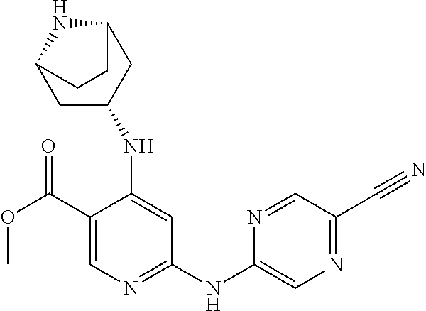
C1(C(OC)=O)=CN=C(NC2=CN=C(C#N)C=N2)C=C1NC1CC2NC(C1)CC2
